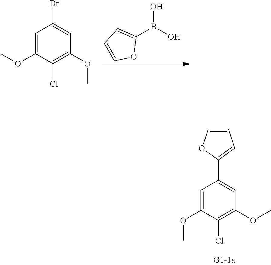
C1=C(OC)C(Cl)=C(OC)C=C1Br.C1(B(O)O)=CC=CO1.C1=C(OC)C(Cl)=C(OC)C=C1C1=CC=CO1
